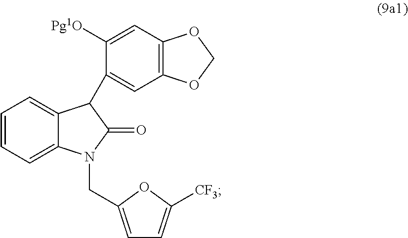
C1=C2C(=CC=C1)C(C1=CC3=C(C=C1[Pg1O])OCO3)C(=O)N2CC1=CC=C([CF3])O1
